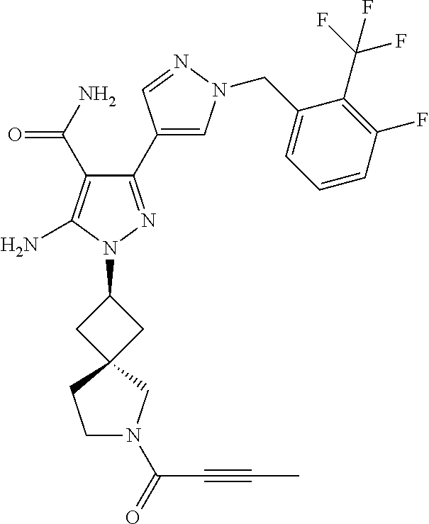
C1N(C(=O)C#CC)CC2(C1)CC(N1N=C(C3=CN(CC4=CC=CC(F)=C4C(F)(F)F)N=C3)C(C(=O)N)=C1N)C2
